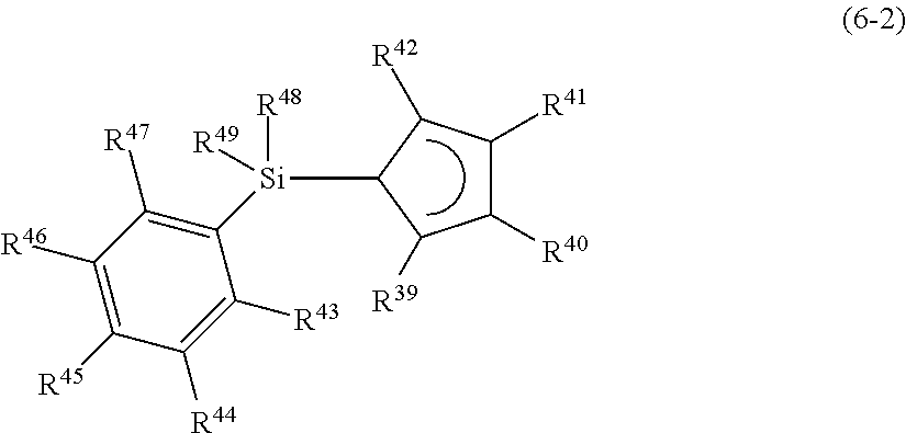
[Si]([R48])([R49])(C1=C([R47])C([R46])=C([R45])C([R44])=C1[R43])C1C([R39])C([R40])C([R41])C1[R42]
